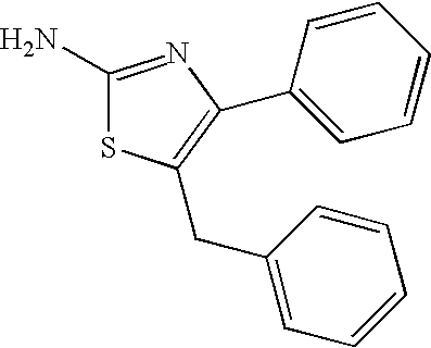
C1(N)=NC(C2=CC=CC=C2)=C(CC2=CC=CC=C2)S1
